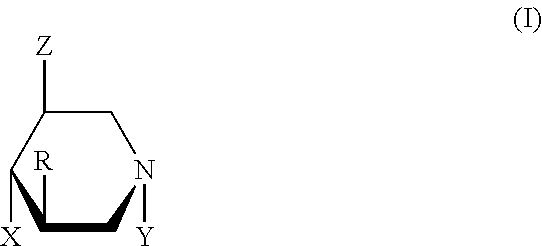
C1([X])C([R])CN([Y])CC1[Z]
